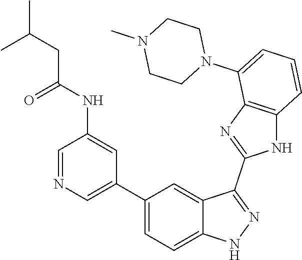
C1(C2=CN=CC(NC(CC(C)C)=O)=C2)=CC=C2C(=C1)C(C1=NC3=C(N1)C=CC=C3N1CCN(C)CC1)=NN2
